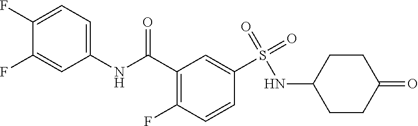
C1(NC(C2=C(F)C=CC(S(=O)(NC3CCC(=O)CC3)=O)=C2)=O)=CC=C(F)C(F)=C1
